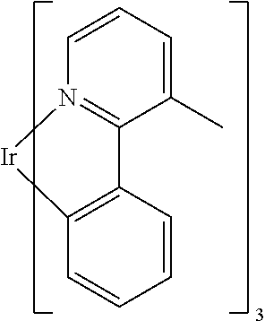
C12=N([Ir]C3=C1C=CC=C3)C=CC=C2C
